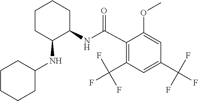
C1(C(=O)NC2CCCCC2NC2CCCCC2)=C(C(F)(F)F)C=C(C(F)(F)F)C=C1OC
